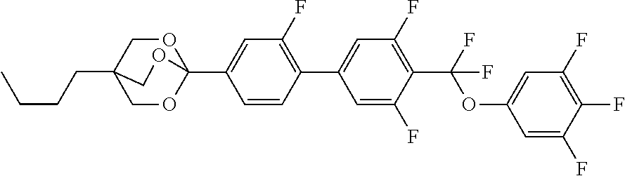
O1CC2(CCCC)COC1(C1=CC(F)=C(C3=CC(F)=C(C(F)(OC4=CC(F)=C(F)C(F)=C4)F)C(F)=C3)C=C1)OC2
